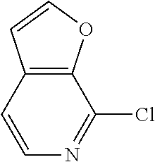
C12=C(OC=C1)C(Cl)=NC=C2
